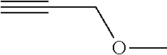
C#CCOC
